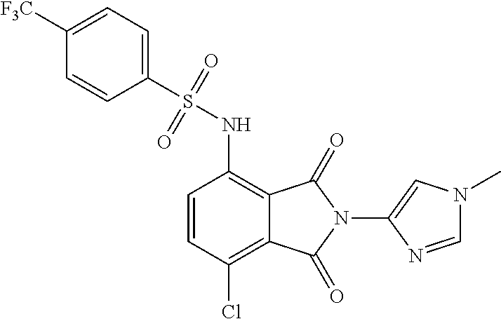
C1([F3C])=CC=C(S(=O)(=O)NC2=C3C(=C(Cl)C=C2)C(=O)N(C2=CN(C)C=N2)C3=O)C=C1
